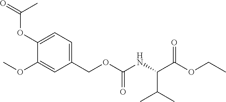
C1(OC(C)=O)=CC=C(COC(NC(C(OCC)=O)C(C)C)=O)C=C1OC
